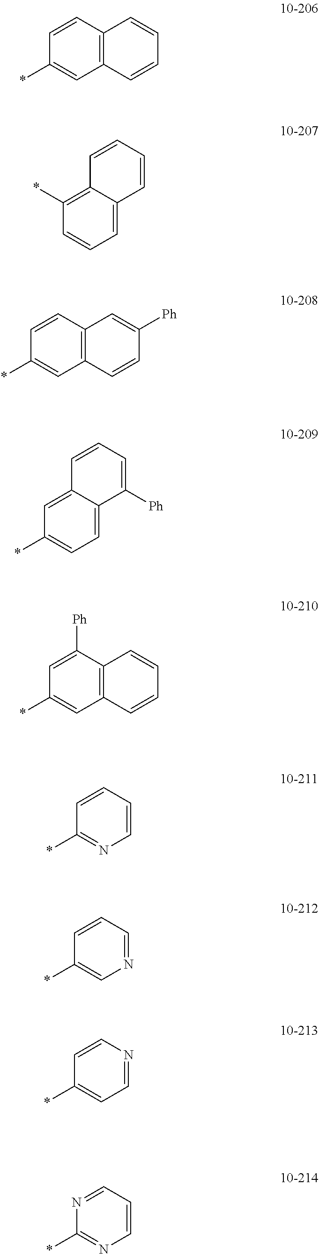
C1=CC2=C(C=C1*)C=CC=C2.C1(*)=C2C(=CC=C1)C=CC=C2.C1=CC2=C(C=C1*)C=CC([Ph])=C2.C1=C2C(=CC=C1*)C([Ph])=CC=C2.C1=C([Ph])C2=C(C=C1*)C=CC=C2.C1=CC=CN=C1*.C1=CC=NC=C1*.C1=CN=CC=C1*.N1=CC=CN=C1*
